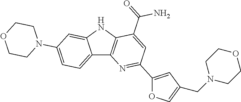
C12=CC=C(N3CCOCC3)C=C1NC1=C2N=C(C2=CC(CN3CCOCC3)=CO2)C=C1C(=O)N
